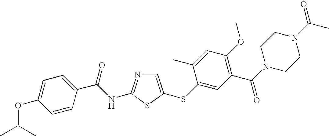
C1=C(SC2=CC(C(N3CCN(C(C)=O)CC3)=O)=C(OC)C=C2C)SC(NC(C2=CC=C(OC(C)C)C=C2)=O)=N1
